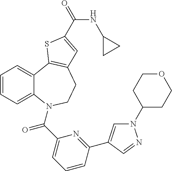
N1(C2CCOCC2)C=C(C2=NC(C(=O)N3C4=CC=CC=C4C4=C(CC3)C=C(C(=O)NC3CC3)S4)=CC=C2)C=N1
